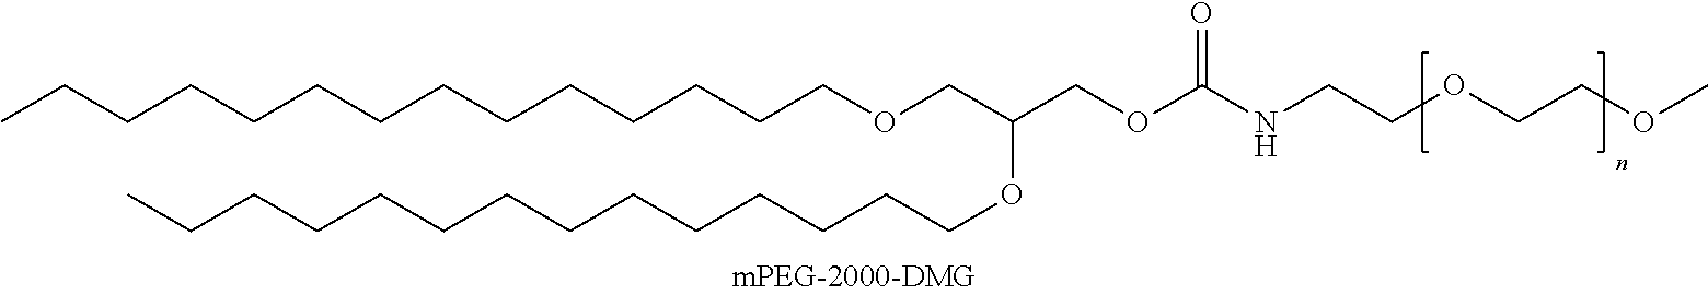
CCCCCCCCCCCCCCOCC(COC(NCCOCCOC)=O)OCCCCCCCCCCCCCC
